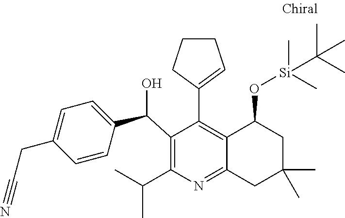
C1(C(C2=CC=C(CC#N)C=C2)O)=C(C(C)C)N=C2C(=C1C1=CCCC1)C(O[Si](C)(C(C)(C)C)C)CC(C)(C)C2
